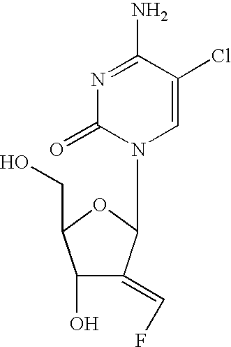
C1=C(Cl)C(N)=NC(=O)N1C1C(=CF)C(O)C(CO)O1
